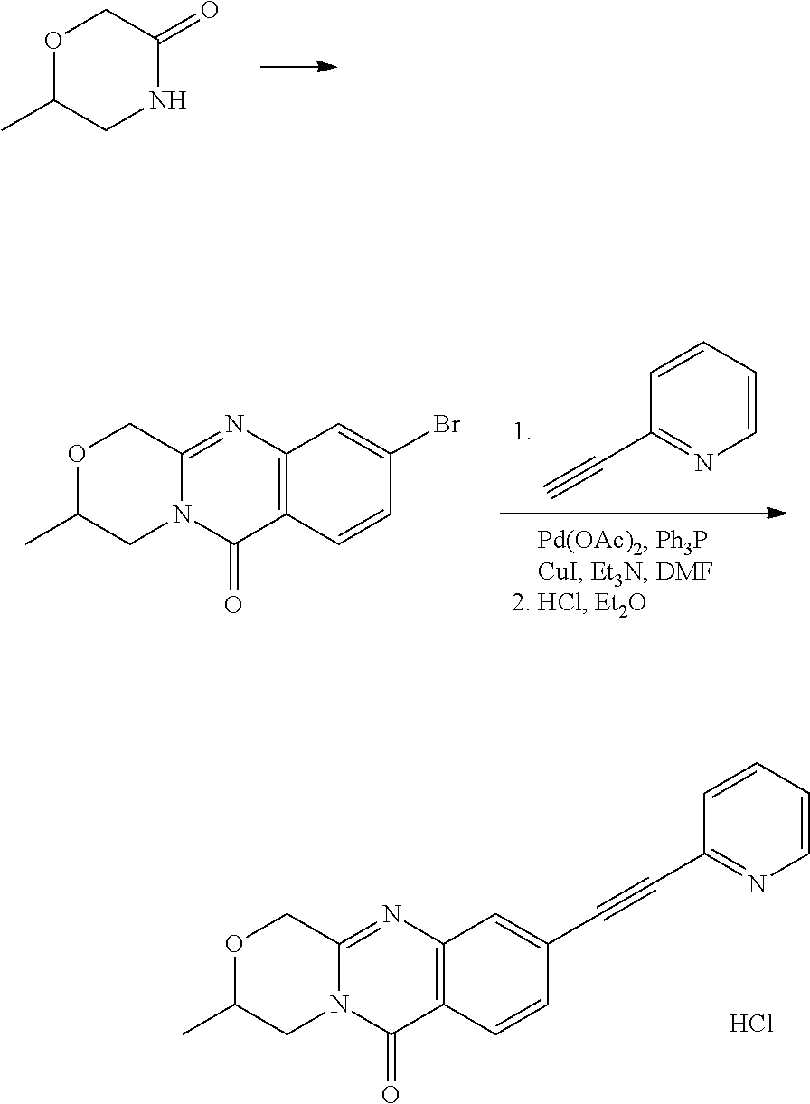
O=C1NCC(C)OC1.C1(C#C)=NC=CC=C1.C12=C(N=C3N(C1=O)CC(C)OC3)C=C(Br)C=C2.C12=C(N=C3N(C1=O)CC(C)OC3)C=C(C#CC1=NC=CC=C1)C=C2.Cl
